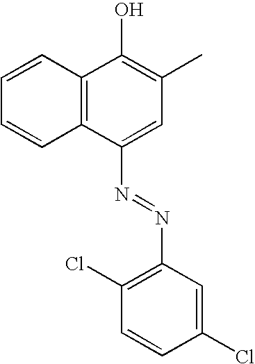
C12=C(C(N=NC3=C(Cl)C=CC(Cl)=C3)=CC(C)=C1O)C=CC=C2
